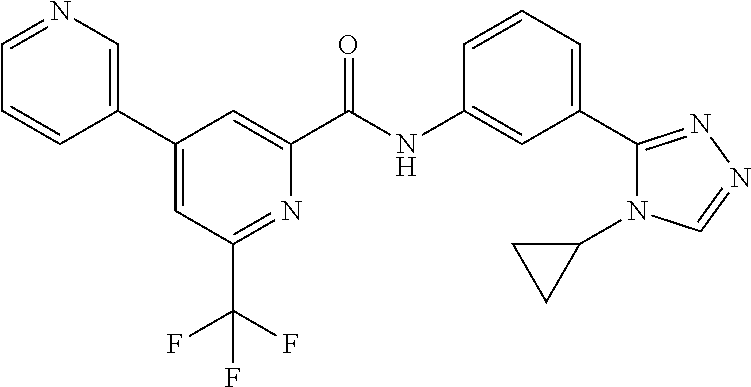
N1=CC=CC(C2=CC(C(F)(F)F)=NC(C(NC3=CC(C4=NN=CN4C4CC4)=CC=C3)=O)=C2)=C1
